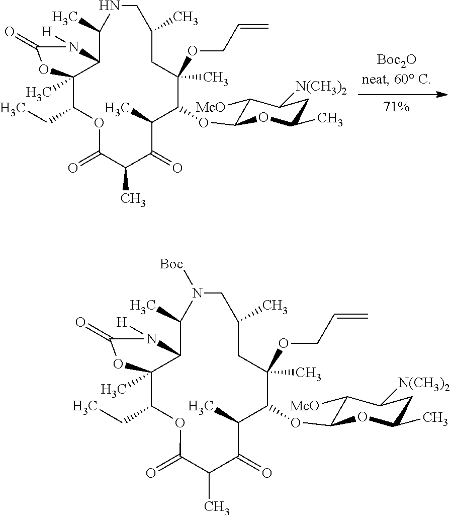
C1(C)C(=O)C(C)C(OC2C([McO])C([N(CH3)2])CC(C)O2)C(OCC=C)(C)CC(C)CN([Boc])C(C)C2C(C)(C(CC)OC1=O)OC(=O)N2[H].C1(C)C(=O)C(C)C(OC2C([McO])C([N(CH3)2])CC(C)O2)C(OCC=C)(C)CC(C)CNC(C)C2C(C)(C(CC)OC1=O)OC(=O)N2[H]
